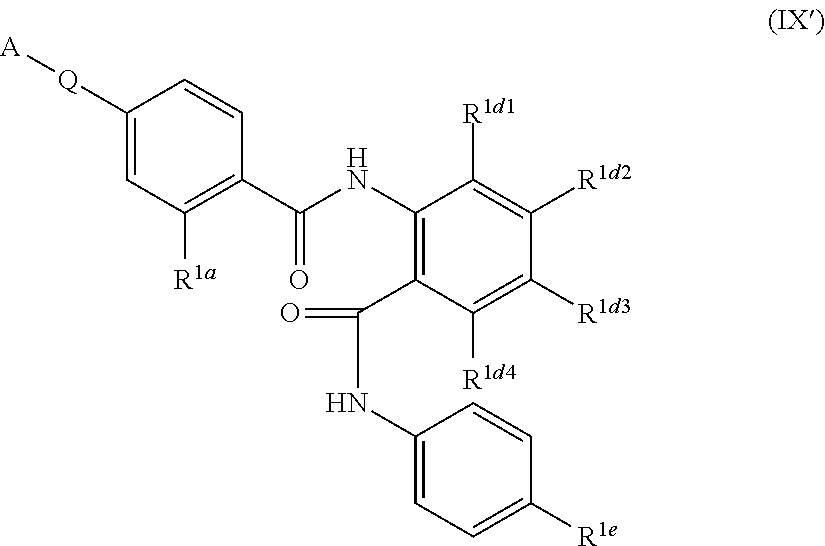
C1([Q][A])=CC([R1a])=C(C(NC2=C(C(=O)NC3=CC=C([R1e])C=C3)C([R1d4])=C([R1d3])C([R1d2])=C2[R1d1])=O)C=C1
